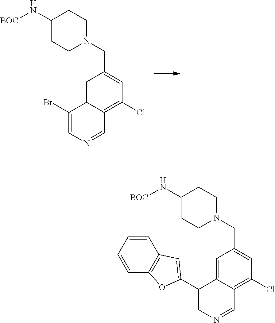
C1=NC=C(Br)C2=CC(CN3CCC(N[BOC])CC3)=CC(Cl)=C12.C1=NC=C(C2=CC3=C(C=CC=C3)O2)C2=CC(CN3CCC(N[BOC])CC3)=CC(Cl)=C12
